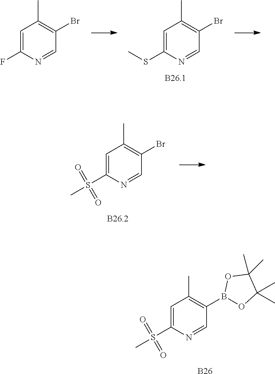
C1=NC(S(C)(=O)=O)=CC(C)=C1B1OC(C)(C)C(C)(C)O1.[B26].C1=NC(SC)=CC(C)=C1Br.C1=NC(F)=CC(C)=C1Br.[B26.2].C1=NC(S(C)(=O)=O)=CC(C)=C1Br
